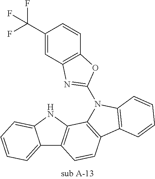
C12=CC=CC=C1NC1=C2C=CC2=C1N(C1=NC3=C(O1)C=CC(C(F)(F)F)=C3)C1=C2C=CC=C1
